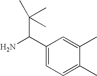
C1(C(N)C(C)(C)C)=CC=C(C)C(C)=C1
